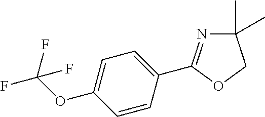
C1=C(OC(F)(F)F)C=CC(C2=NC(C)(C)CO2)=C1
